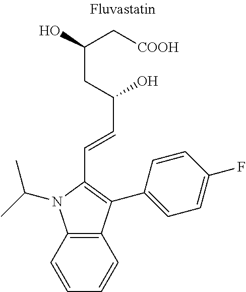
C12=C(C=CC=C1)C(C1=CC=C(F)C=C1)=C(C=CC(CC(O)C[COOH])O)N2C(C)C
